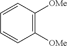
C1=CC([OMe])=C([OMe])C=C1
